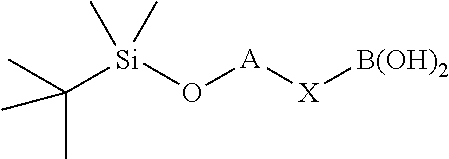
O([A][X][B(OH)2])[Si](C(C)(C)C)(C)C
